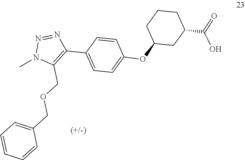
C1=CC(C2=C(COCC3=CC=CC=C3)N(C)N=N2)=CC=C1OC1CC(C(=O)O)CCC1
